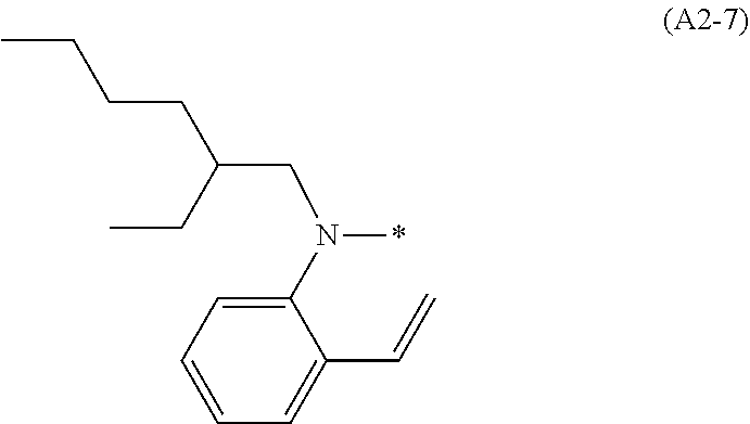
C1=CC=C(N(CC(CCCC)CC)*)C(C=C)=C1
